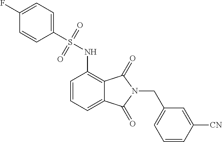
C1=CC(S(=O)(=O)NC2=C3C(=CC=C2)C(=O)N(CC2=CC=CC([CN])=C2)C3=O)=CC=C1F
